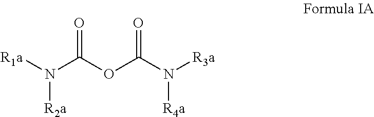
[R1a]N(C(OC(N([R3a])[R4a])=O)=O)[R2a]
